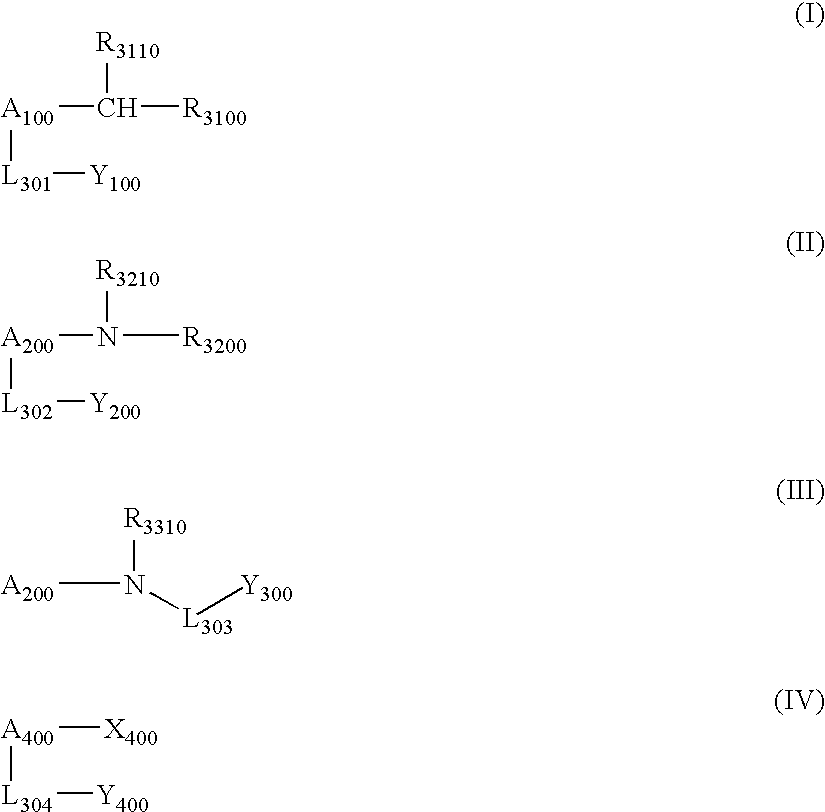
[A100](C([R3110])[R3100])[L301][Y100].[A200](N([R3210])[R3200])[L302][Y200].[A200]N([R3310])[L303][Y300].[A400]([X400])[L304][Y400]
